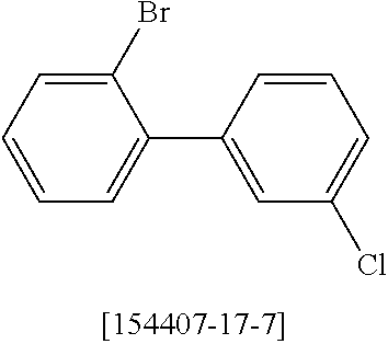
C1=CC=C(Br)C(C2=CC(Cl)=CC=C2)=C1
